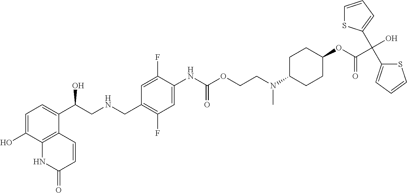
C1=C(O)C2=C(C(C(CNCC3=C(F)C=C(NC(OCCN(C4CCC(OC(C(O)(C5=CC=CS5)C5=CC=CS5)=O)CC4)C)=O)C(F)=C3)O)=C1)C=CC(=O)N2
